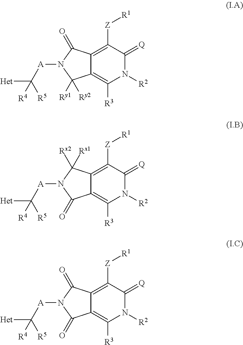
C12=C([R3])N([R2])C(=[Q])C([Z][R1])=C1C(=O)N([A]C([Het])([R5])[R4])C2([Ry1])[Ry2].C12=C([R3])N([R2])C(=[Q])C([Z][R1])=C1C([Rx1])([Rx2])N([A]C([Het])([R5])[R4])C2=O.C12=C([R3])N([R2])C(=[Q])C([Z][R1])=C1C(=O)N([A]C([Het])([R5])[R4])C2=O
